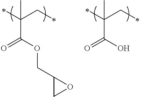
C(C(OCC1CO1)=O)(CC)(C)C.C(C(O)=O)(CC)(C)C
